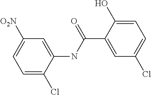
C1=C(Cl)C(NC(C2=CC(Cl)=CC=C2O)=O)=CC([O2N])=C1
